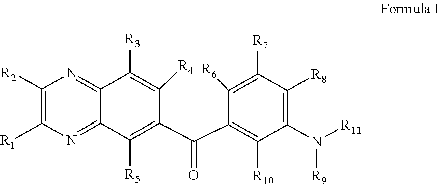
C1([R2])=C([R1])N=C2C(=N1)C([R3])=C([R4])C(C(C1=C([R10])C(N([R9])[R11])=C([R8])C([R7])=C1[R6])=O)=C2[R5]
